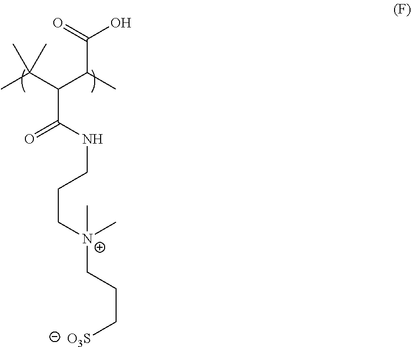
[O3S]CCC[N+](CCCNC(=O)C(C(C(O)=O)C)C(C)(C)C)(C)C
